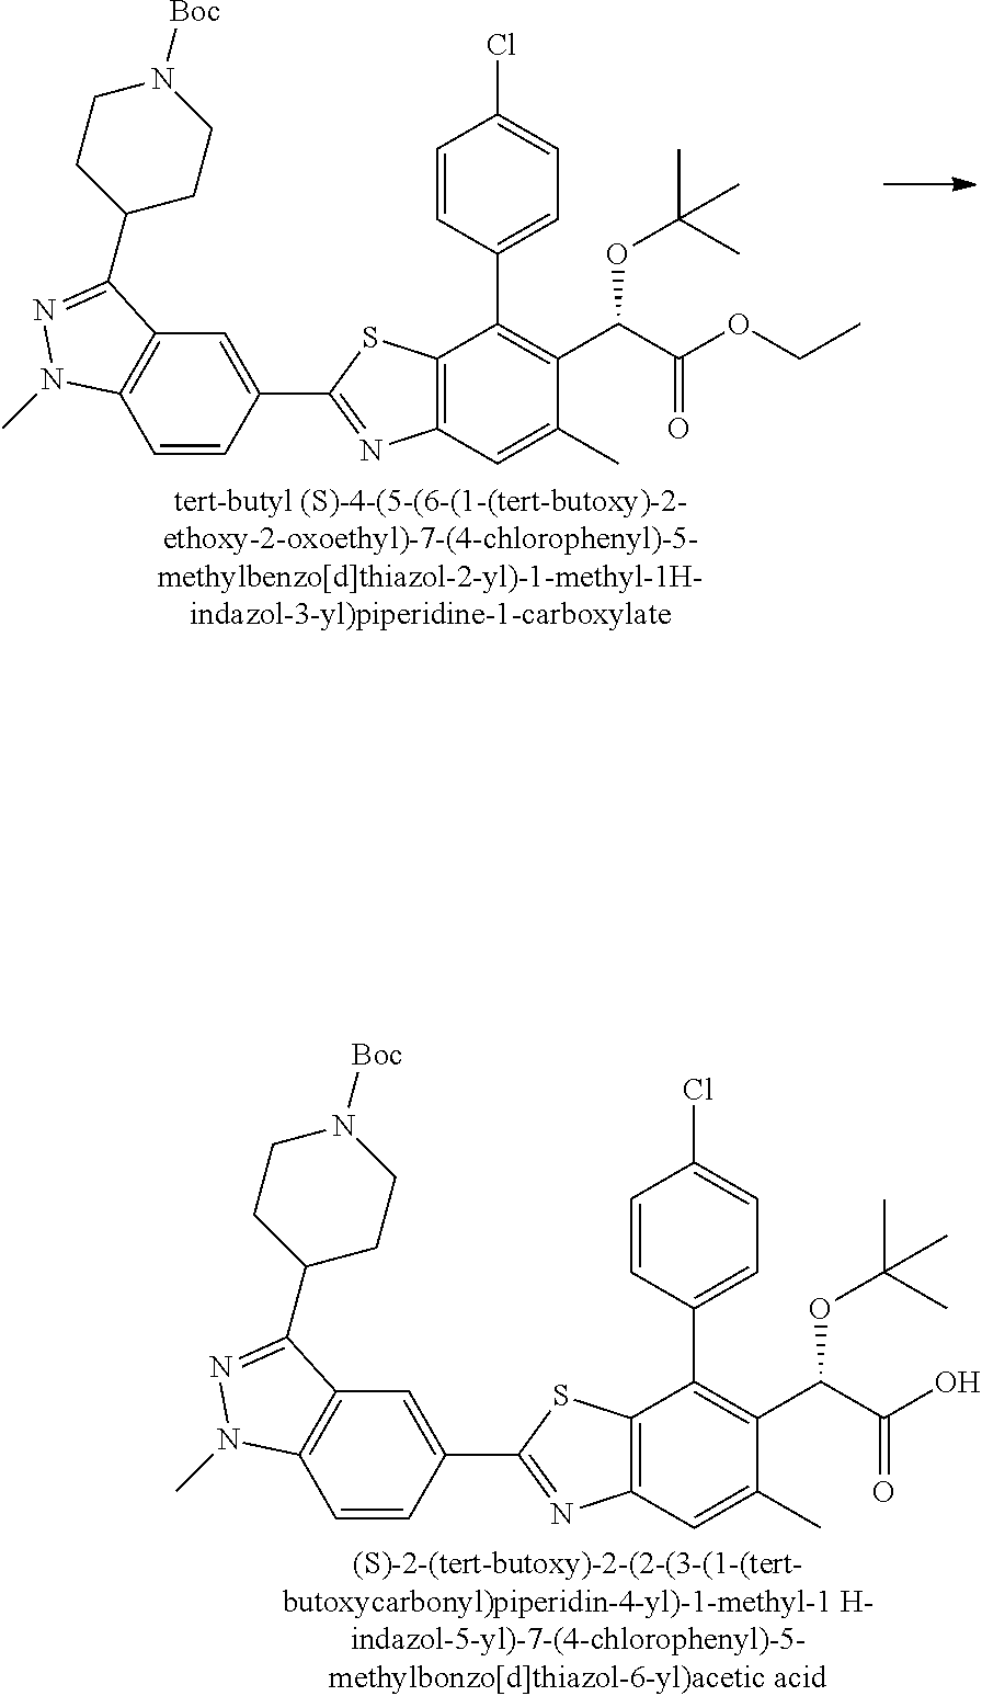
C1=CC(C2=NC3=C(S2)C(C2=CC=C(Cl)C=C2)=C(C(C(OCC)=O)OC(C)(C)C)C(C)=C3)=CC2=C1N(C)N=C2C1CCN([Boc])CC1.C1=CC(C2=NC3=C(S2)C(C2=CC=C(Cl)C=C2)=C(C(C(O)=O)OC(C)(C)C)C(C)=C3)=CC2=C1N(C)N=C2C1CCN([Boc])CC1
